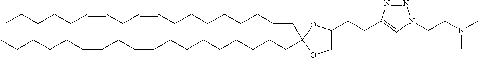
C(CCCCCCCC=CCC=CCCCCC)C1(CCCCCCCCC=CCC=CCCCCC)OCC(CCC2=CN(CCN(C)C)N=N2)O1
